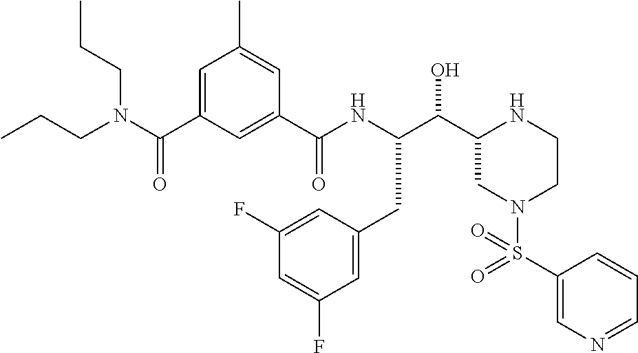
C(C1CN(S(C2=CN=CC=C2)(=O)=O)CCN1)(O)C(NC(C1=CC(C(N(CCC)CCC)=O)=CC(C)=C1)=O)CC1=CC(F)=CC(F)=C1
